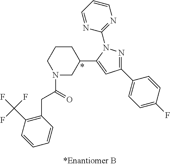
N1(C(=O)CC2=C(C(F)(F)F)C=CC=C2)CC(C2=CC(C3=CC=C(F)C=C3)=NN2C2=NC=CC=N2)CCC1
